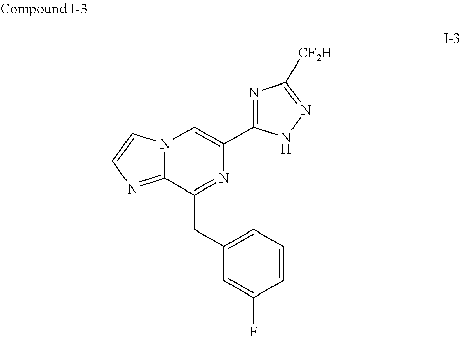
C1=CN2C(=N1)C(CC1=CC=CC(F)=C1)=NC(C1=NC([CF2H])=NN1)=C2
